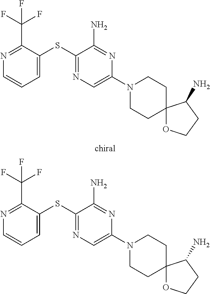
N1=C(C(F)(F)F)C(SC2=NC=C(N3CCC4(CC3)OCCC4N)N=C2N)=CC=C1.N1=C(C(F)(F)F)C(SC2=NC=C(N3CCC4(CC3)OCCC4N)N=C2N)=CC=C1
